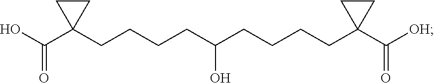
OC(C1(CCCCC(CCCCC2(C([OH])=O)CC2)O)CC1)=O
